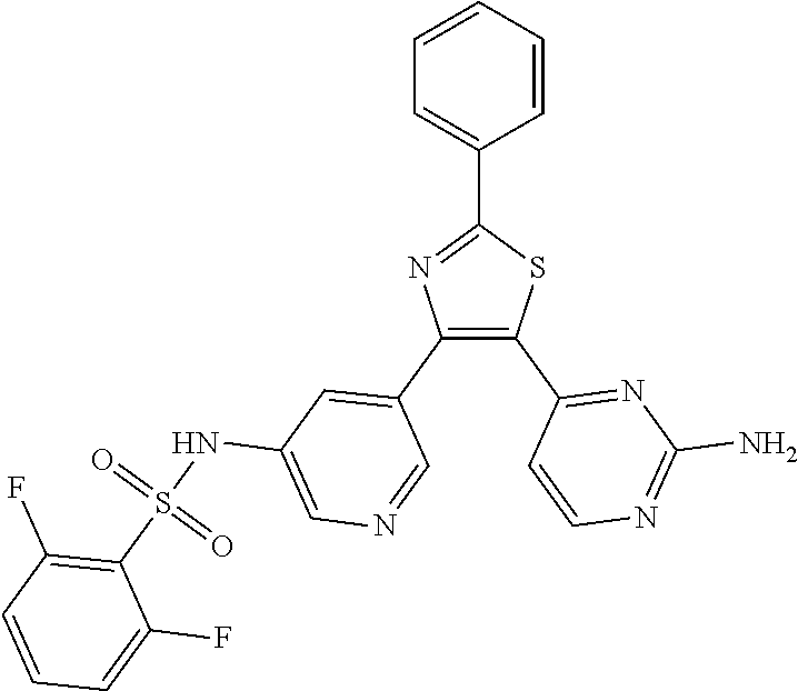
C1=CC=CC=C1C1=NC(C2=CC(NS(C3=C(F)C=CC=C3F)(=O)=O)=CN=C2)=C(C2=NC(N)=NC=C2)S1
